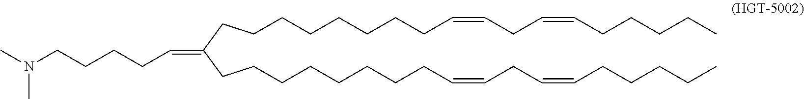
CN(CCCCC=C(CCCCCCCCC=CCC=CCCCCC)CCCCCCCCC=CCC=CCCCCC)C
